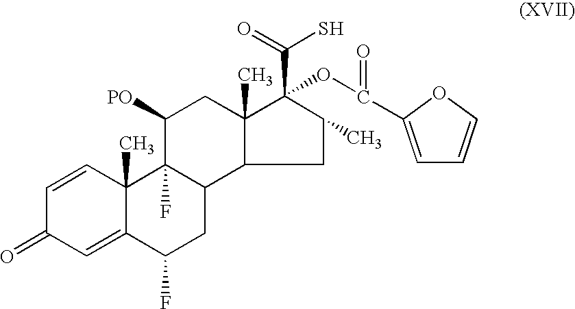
C1=CC2(C)C(=CC1=O)C(F)CC1C2(F)C([PO])CC2(C)C(C(S)=O)(OC(C3=CC=CO3)=O)C(C)CC12
